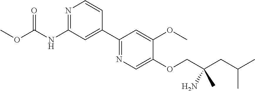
C1(C2=NC=C(OCC(CC(C)C)(C)N)C(OC)=C2)=CC(NC(OC)=O)=NC=C1
